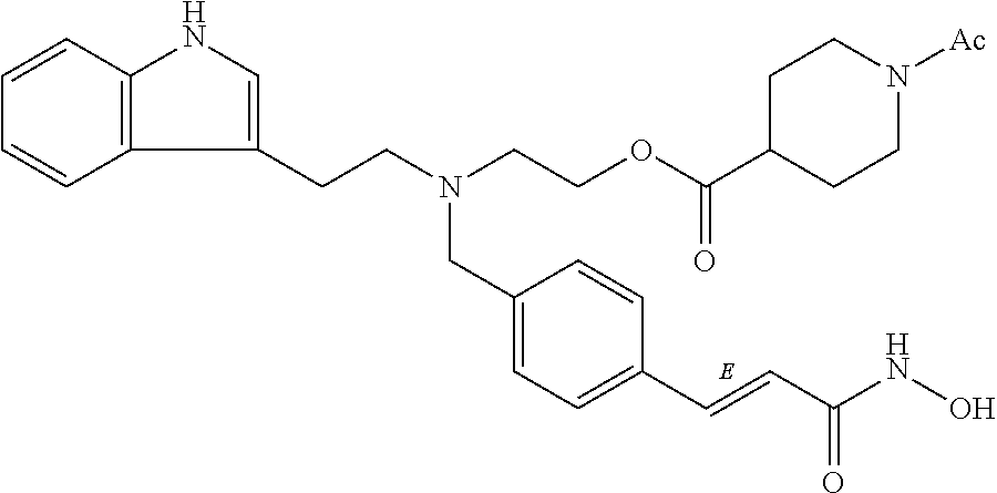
C12=C(C=CC=C1)NC=C2CCN(CC1=CC=C(C=CC(NO)=O)C=C1)CCOC(C1CCN([Ac])CC1)=O
